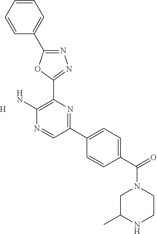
N1=C(C2=CC=CC=C2)OC(C2=C(N)N=CC(C3=CC=C(C(=O)N4CC(C)NCC4)C=C3)=N2)=N1.[H]
